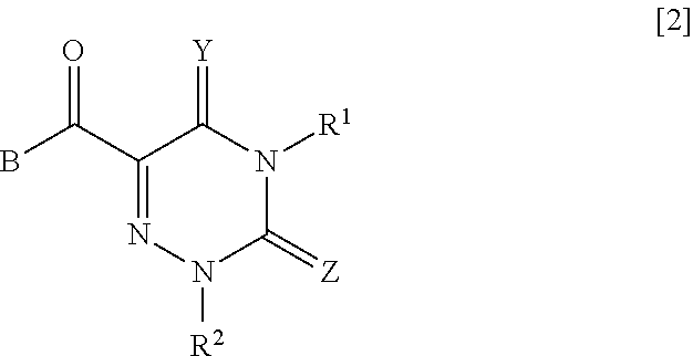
C1(C(B)=O)=NN([R2])C(=[Z])N([R1])C1=[Y]
